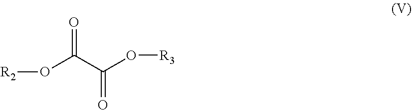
O(C(C(O[R3])=O)=O)[R2]
